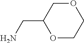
O1CC(CN)OCC1
